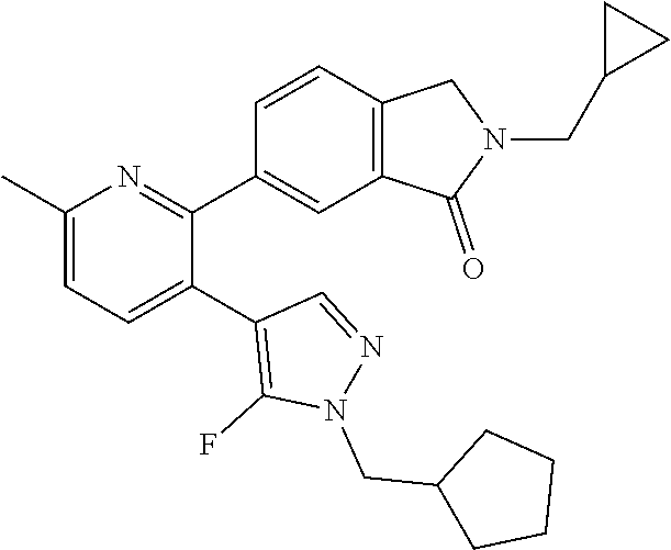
C1(C)=CC=C(C2=C(F)N(CC3CCCC3)N=C2)C(C2=CC3=C(C=C2)CN(CC2CC2)C3=O)=N1
